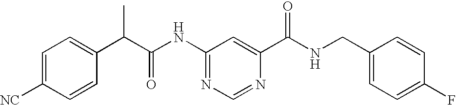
C1=C([NC])C=CC(C(C(NC2=NC=NC(C(NCC3=CC=C(F)C=C3)=O)=C2)=O)C)=C1
